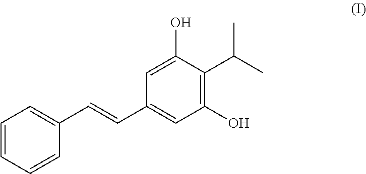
C1=CC=CC(C=CC2=CC(O)=C(C(C)C)C(O)=C2)=C1
